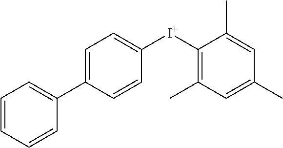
C1=C(C2=CC=CC=C2)C=CC([I+]C2=C(C)C=C(C)C=C2C)=C1
